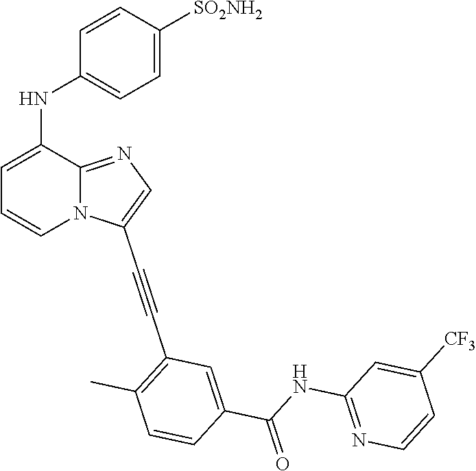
C1(NC2=CC=C([SO2NH2])C=C2)=CC=CN2C1=NC=C2C#CC1=C(C)C=CC(C(NC2=NC=CC([CF3])=C2)=O)=C1
